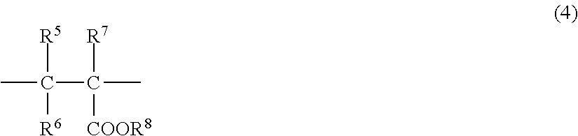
CC(C(C)([R7])[COOR8])([R5])[R6]
